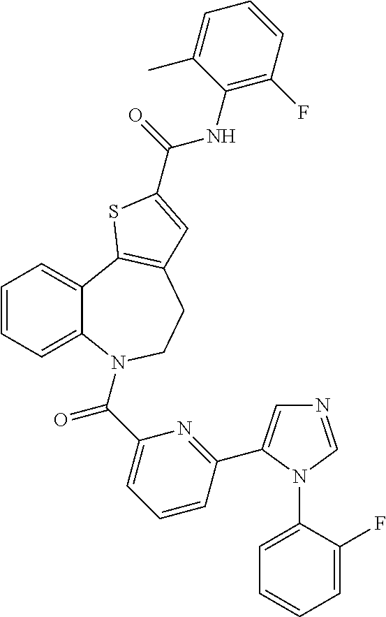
C1=CC=C2C(=C1)C1=C(CCN2C(C2=CC=CC(C3=CN=CN3C3=CC=CC=C3F)=N2)=O)C=C(C(=O)NC2=C(F)C=CC=C2C)S1
